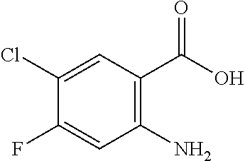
C1(Cl)=CC(C(O)=O)=C(N)C=C1F
